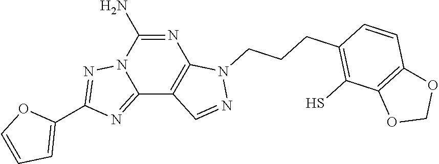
N1=C(N)N2C(=NC(C3=CC=CO3)=N2)C2=C1N(CCCC1=C(S)C3=C(C=C1)OCO3)N=C2
